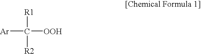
[R1]C([OOH])([Ar])[R2]
